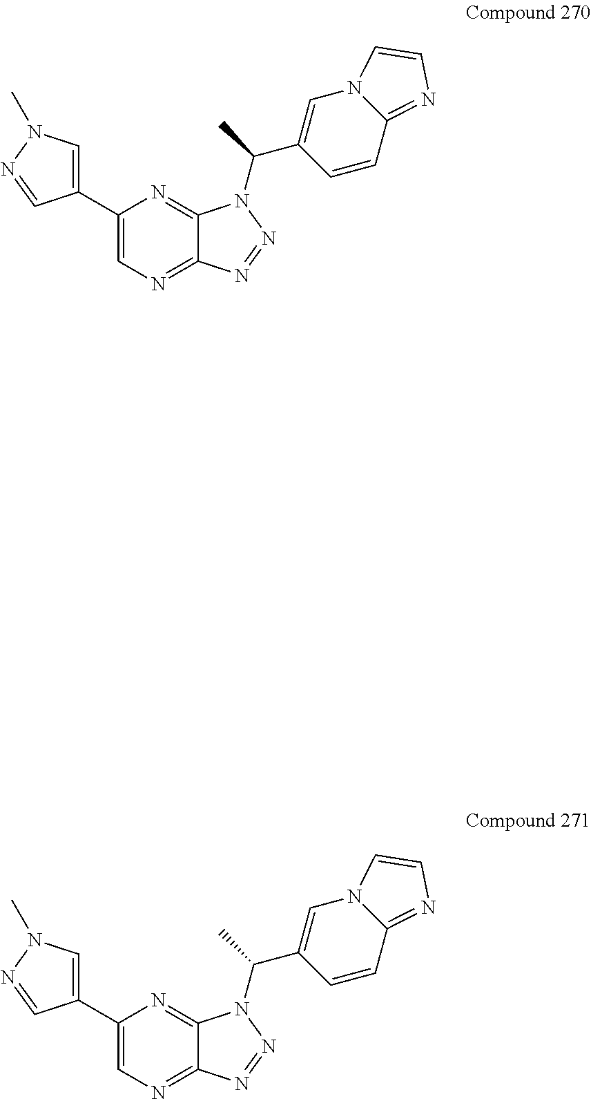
C1(C2=CN(C)N=C2)=CN=C2C(=N1)N(C(C1=CN3C(=NC=C3)C=C1)C)N=N2.C1(C2=CN(C)N=C2)=CN=C2C(=N1)N(C(C1=CN3C(=NC=C3)C=C1)C)N=N2
